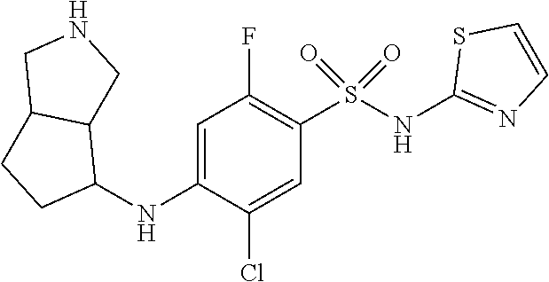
C1=C(NC2C3C(CC2)CNC3)C(Cl)=CC(S(NC2=NC=CS2)(=O)=O)=C1F
